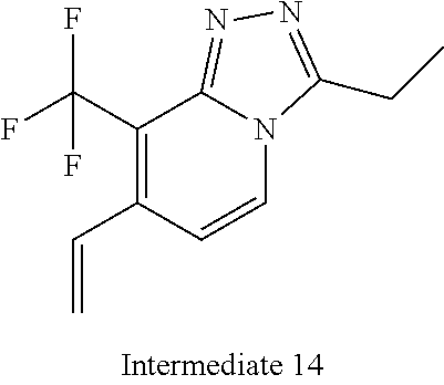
C1(C(F)(F)F)=C(C=C)C=CN2C1=NN=C2CC
